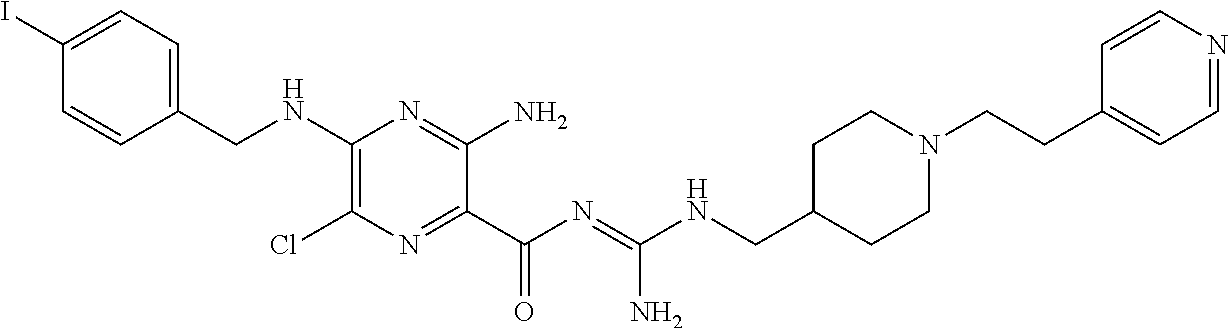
C1=C(I)C=CC(CNC2=C(Cl)N=C(C(N=C(NCC3CCN(CCC4=CC=NC=C4)CC3)N)=O)C(N)=N2)=C1
